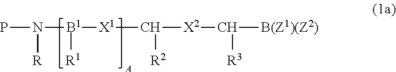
PN([B1]([X1]C([X2]C([B(Z1)(Z2)])[R3])[R2])[R1])[R]
